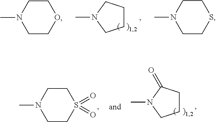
C1CCN(C)C1.C1CN(C)CCO1.C1CN(C)CCS1.C1CN(C)CCS1(=O)=O.C1CC(=O)N(C)C1
